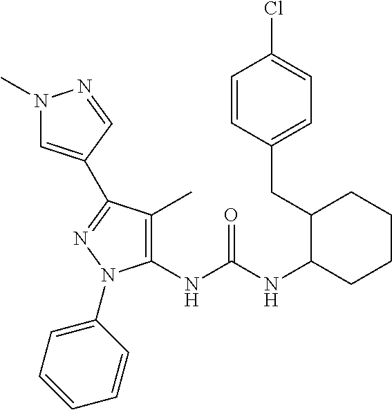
N1(C)C=C(C2=NN(C3=CC=CC=C3)C(NC(NC3CCCCC3CC3=CC=C(Cl)C=C3)=O)=C2C)C=N1
